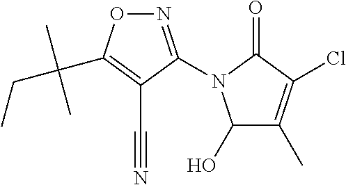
N1=C(N2C(O)C(C)=C(Cl)C2=O)C(C#N)=C(C(CC)(C)C)O1
